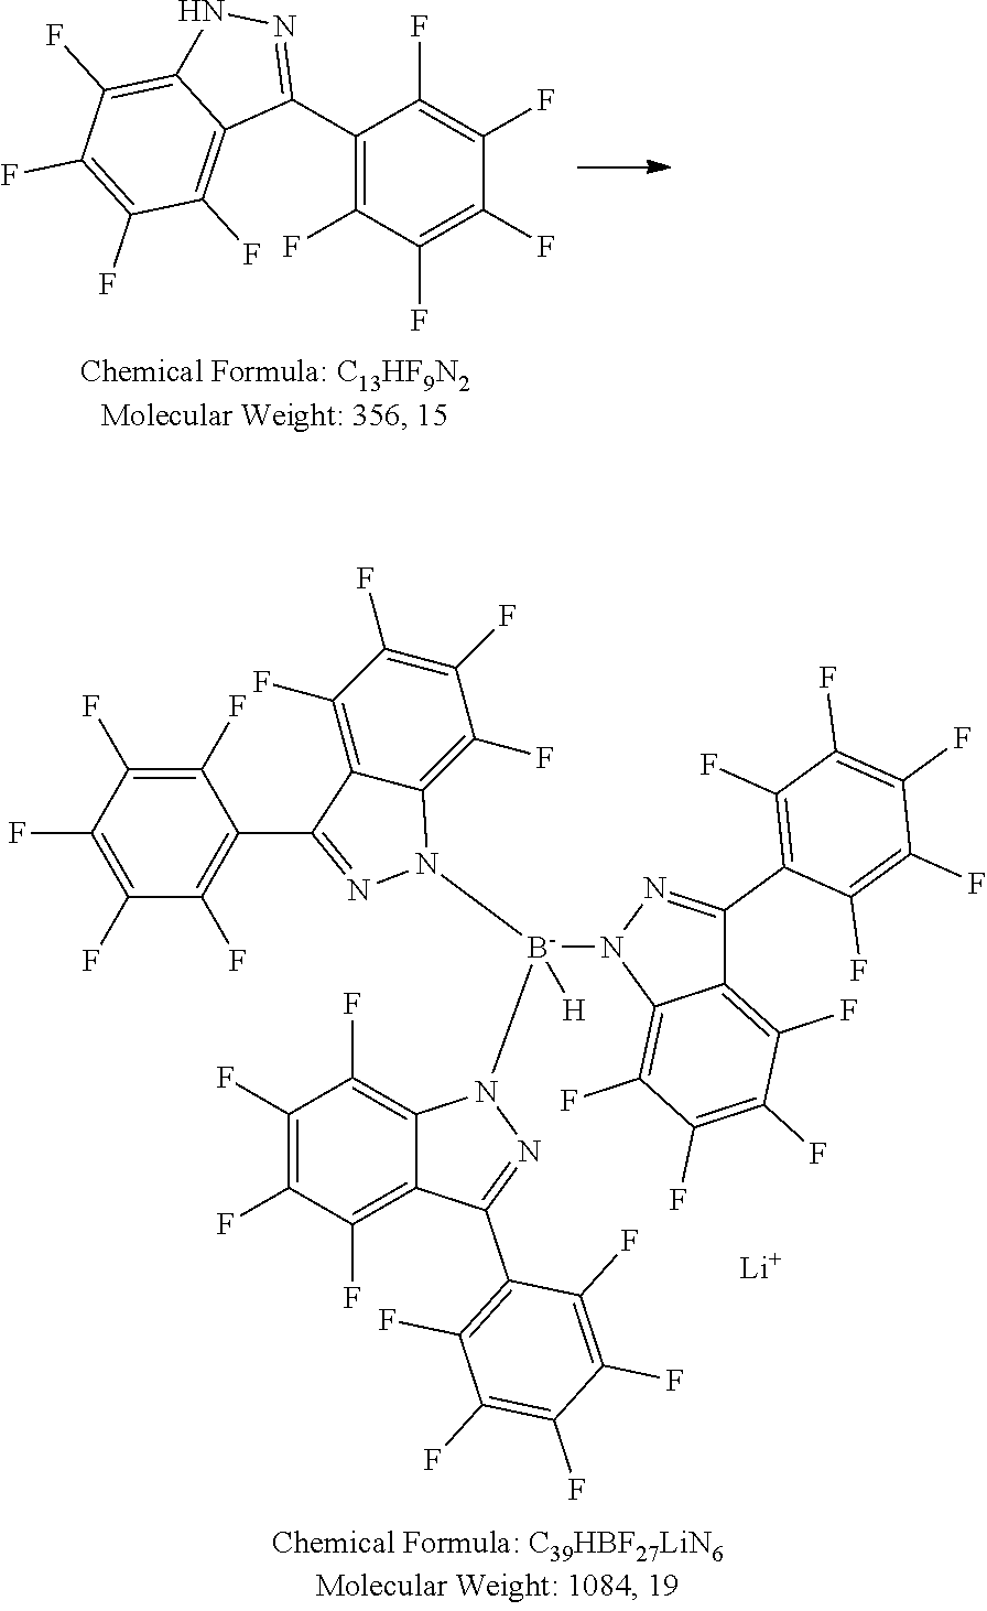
C1(C2=NNC3=C(F)C(F)=C(F)C(F)=C23)=C(F)C(F)=C(F)C(F)=C1F.C1(F)=C(F)C(F)=C(F)C(F)=C1C1=NN([B-]([H])(N2C3=C(F)C(F)=C(F)C(F)=C3C(C3=C(F)C(F)=C(F)C(F)=C3F)=N2)N2C3=C(F)C(F)=C(F)C(F)=C3C(C3=C(F)C(F)=C(F)C(F)=C3F)=N2)C2=C(F)C(F)=C(F)C(F)=C21.[Li]
